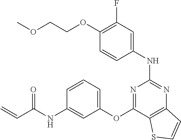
O(C1=C(F)C=C(NC2=NC3=C(C(OC4=CC=CC(NC(C=C)=O)=C4)=N2)SC=C3)C=C1)CCOC
